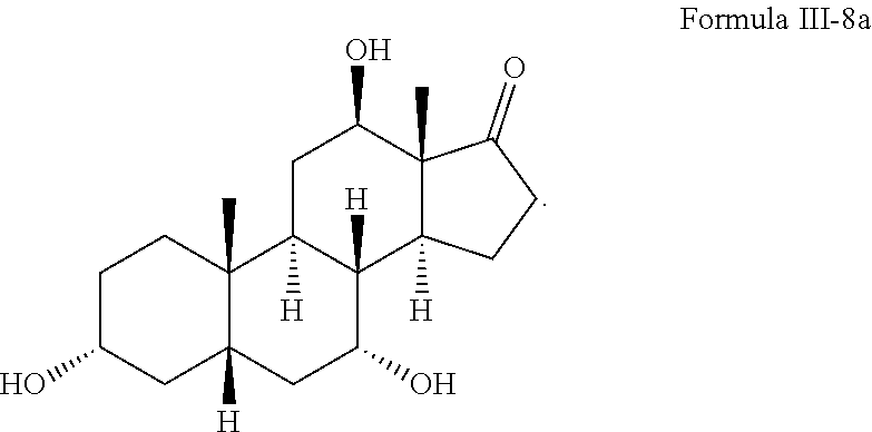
C1C(O)CC2([H])C(C)(C1)C1([H])C([H])(C(O)C2)C2([H])C(C)(C(O)C1)C(=O)CC2
